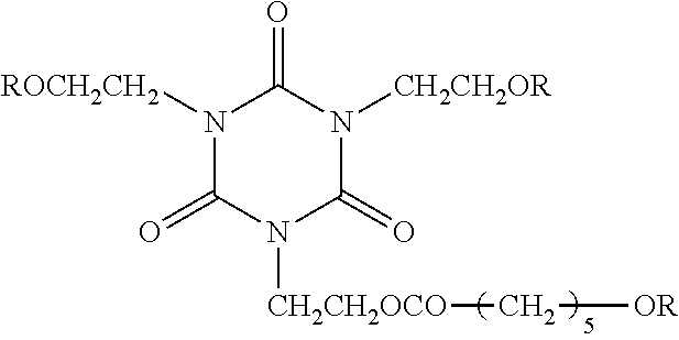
N1([ROCH2CH2])C(=O)N([CH2CH2OCO]C[OR])C(=O)N([CH2CH2OR])C1=O
